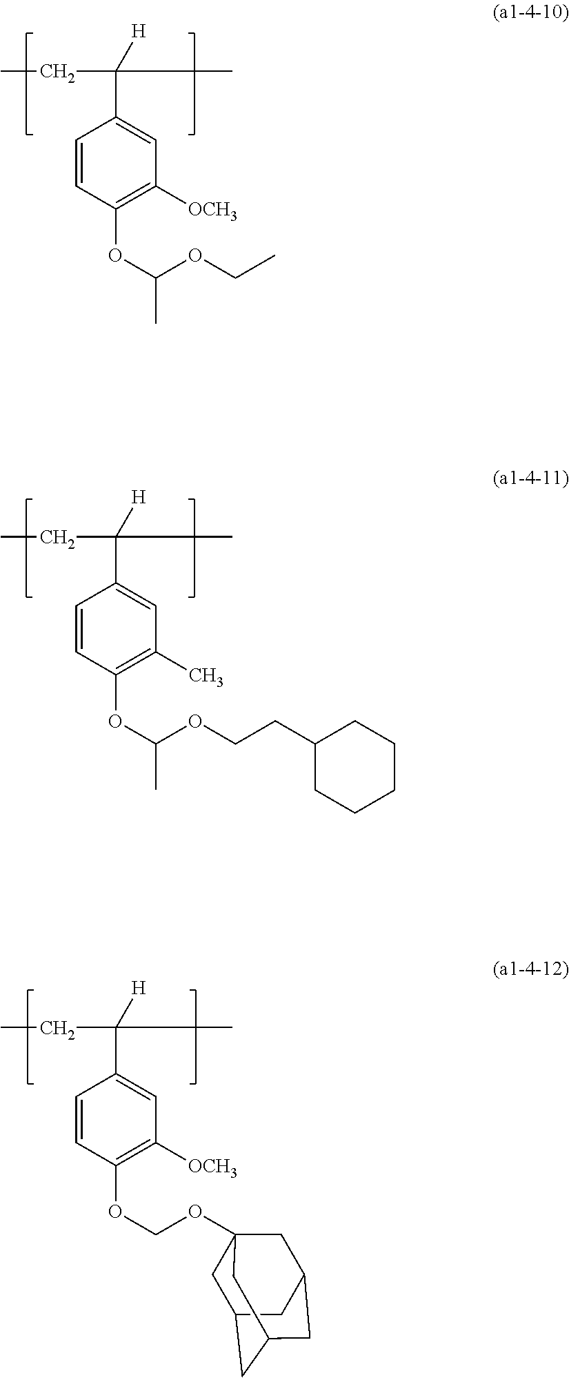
[H]C(C1=CC([OCH3])=C(OC(OCC)C)C=C1)(C)CC.[H]C(C1=CC(C)=C(OC(OCCC2CCCCC2)C)C=C1)(C)CC.[H]C(C1=CC([OCH3])=C(OCOC23CC4CC(CC(C2)C4)C3)C=C1)(C)CC
